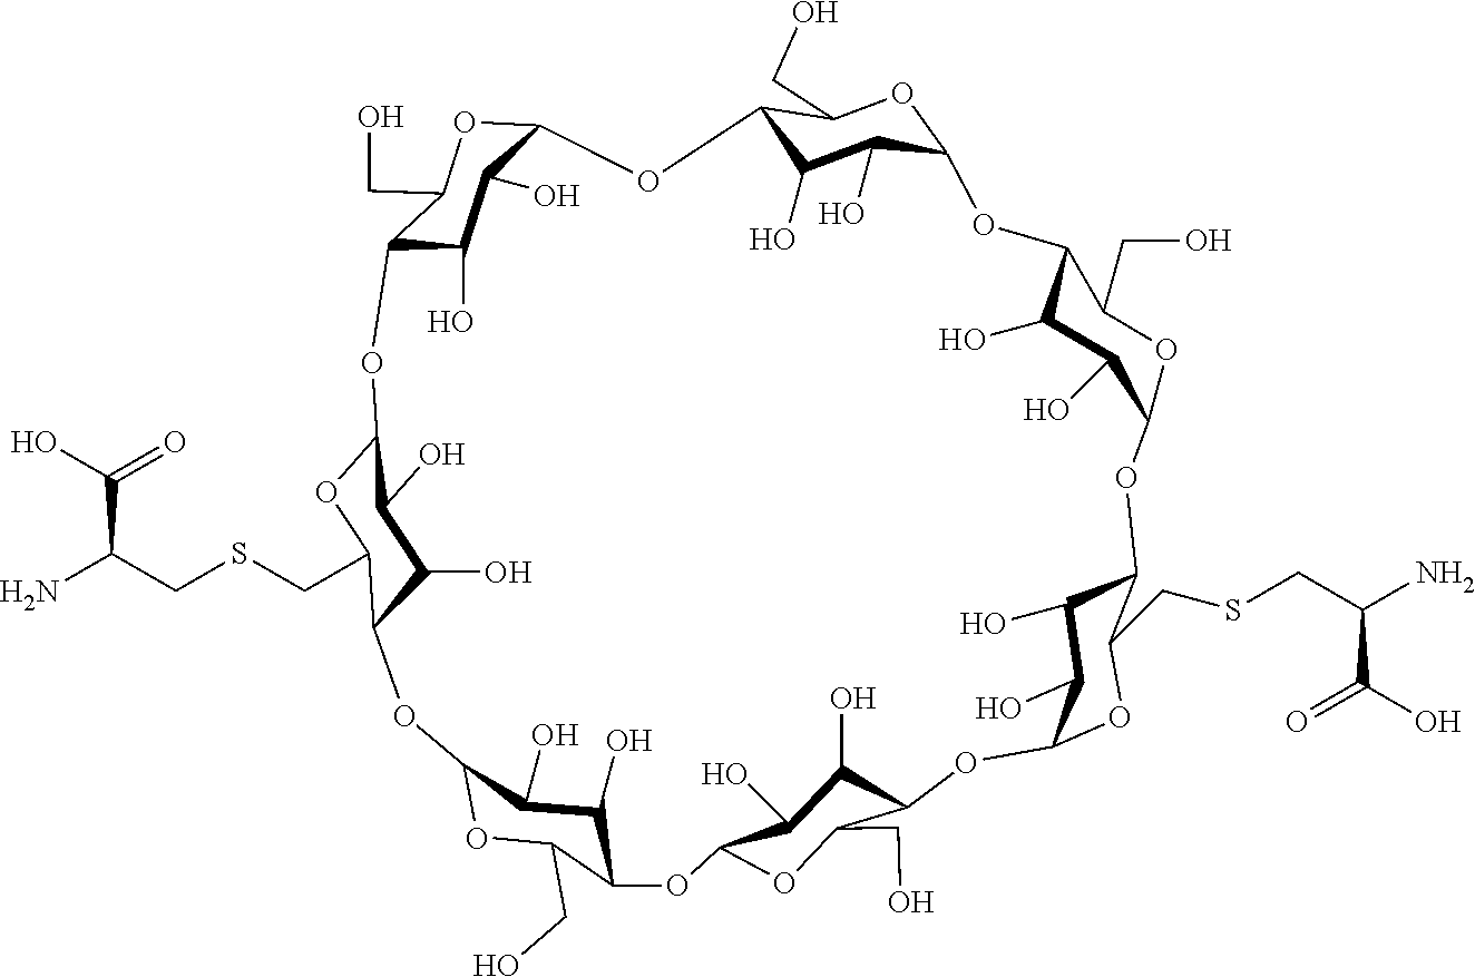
C12C(O)C(O)C(OC1CO)OC1C(O)C(O)C(OC1CO)OC1C(O)C(O)C(OC1CSCC(N)C(O)=O)OC1C(O)C(O)C(OC1CO)OC1C(O)C(O)C(OC1CO)OC1C(O)C(O)C(OC1CSCC(N)C(O)=O)OC1C(O)C(O)C(O2)OC1CO
